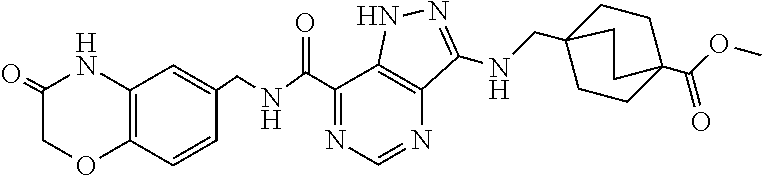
C12=C(C=CC(CNC(C3=NC=NC4=C3NN=C4NCC34CCC(C(OC)=O)(CC3)CC4)=O)=C1)OCC(=O)N2
